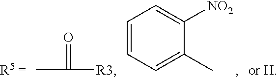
C1=CC=C(C)C([NO2])=C1.CC([R3])=O
